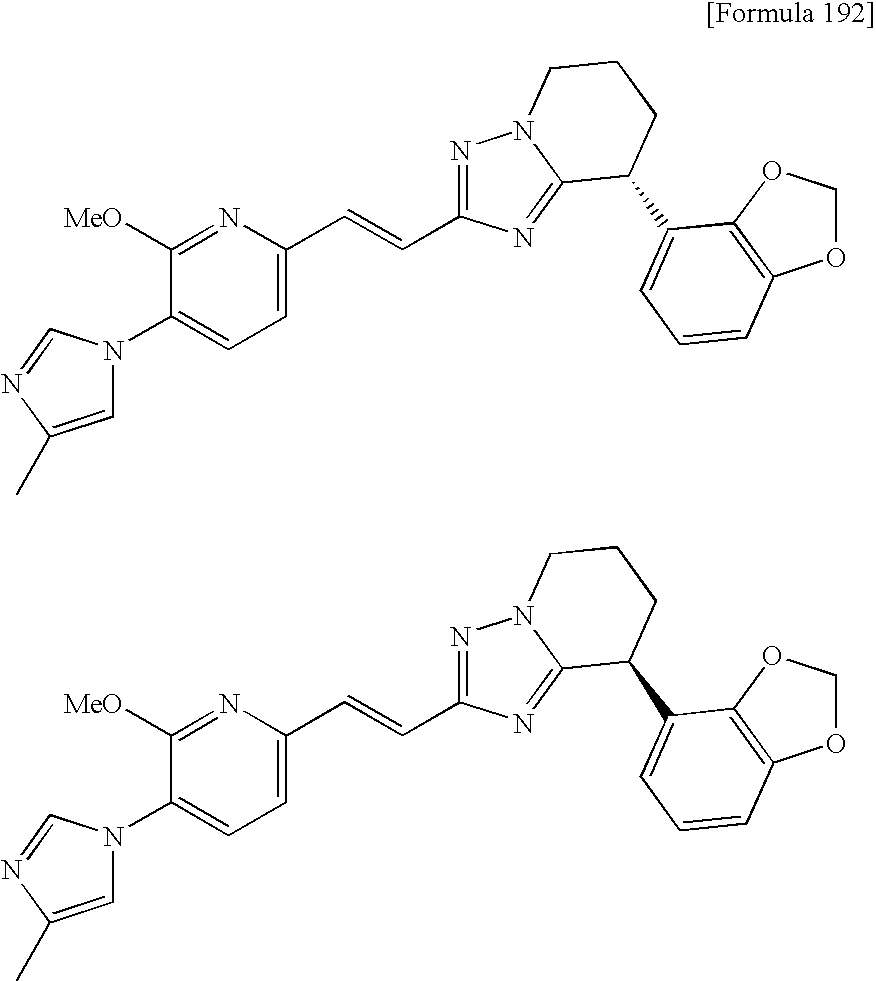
N1(C2=CC=C(C=CC3=NN4C(=N3)C(C3=CC=CC5=C3OCO5)CCC4)N=C2[MeO])C=C(C)N=C1.N1(C2=CC=C(C=CC3=NN4C(=N3)C(C3=CC=CC5=C3OCO5)CCC4)N=C2[MeO])C=C(C)N=C1
